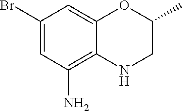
C1(Br)=CC(N)=C2C(=C1)OC(C)CN2
